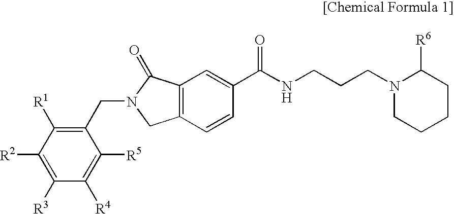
C1(CN2CC3=C(C2=O)C=C(C(NCCCN2CCCCC2[R6])=O)C=C3)=C([R1])C([R2])=C([R3])C([R4])=C1[R5]
